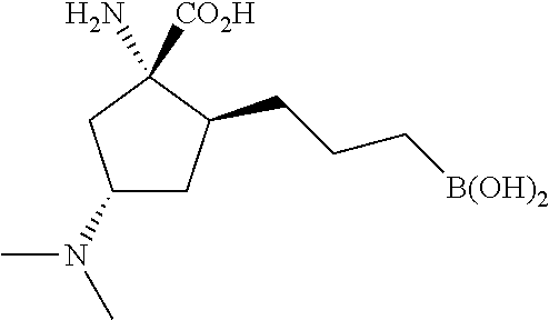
C1(N(C)C)CC(CCC[B(OH)2])C(N)([CO2H])C1
